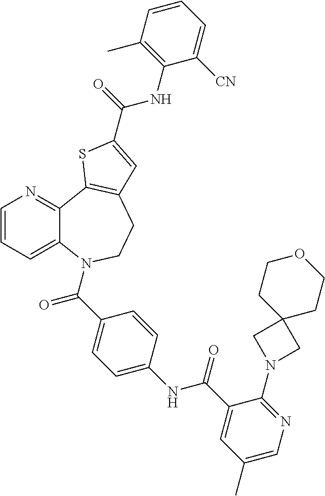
C1=CC=C2C(=N1)C1=C(CCN2C(C2=CC=C(NC(C3=CC(C)=CN=C3N3CC4(C3)CCOCC4)=O)C=C2)=O)C=C(C(=O)NC2=C(C)C=CC=C2[CN])S1
